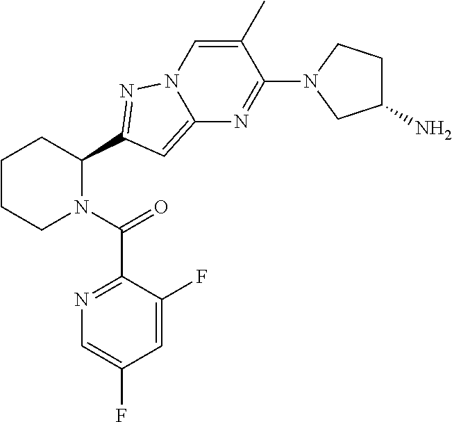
C1CCN(C(=O)C2=NC=C(F)C=C2F)C(C2=NN3C=C(C)C(N4CC(N)CC4)=NC3=C2)C1
